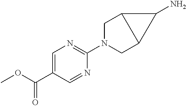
O(C(C1=CN=C(N2CC3C(C2)C3N)N=C1)=O)C
